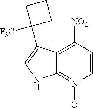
C12=C([NO2])C=C[N+]([O-])=C1NC=C2C1([F3C])CCC1
